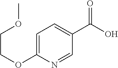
C1=C(OCCOC)N=CC(C(O)=O)=C1
